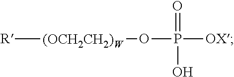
[R][(OCH2CH2)W]OP([OX])(=O)O
